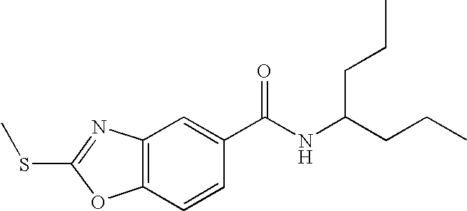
C12=C(C=CC(C(NC(CCC)CCC)=O)=C1)OC(SC)=N2
